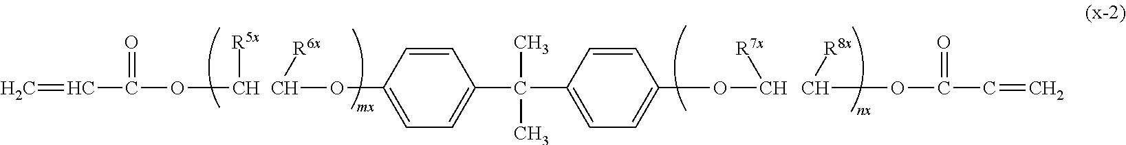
C=CC(=O)OC[R5x].C([R6x])OC1=CC=C(C(C)(C)C2=CC=C(OC[R7x])C=C2)C=C1.C([R8x])OC(=O)C=C
